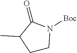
C1CN([Boc])C(=O)C1C
